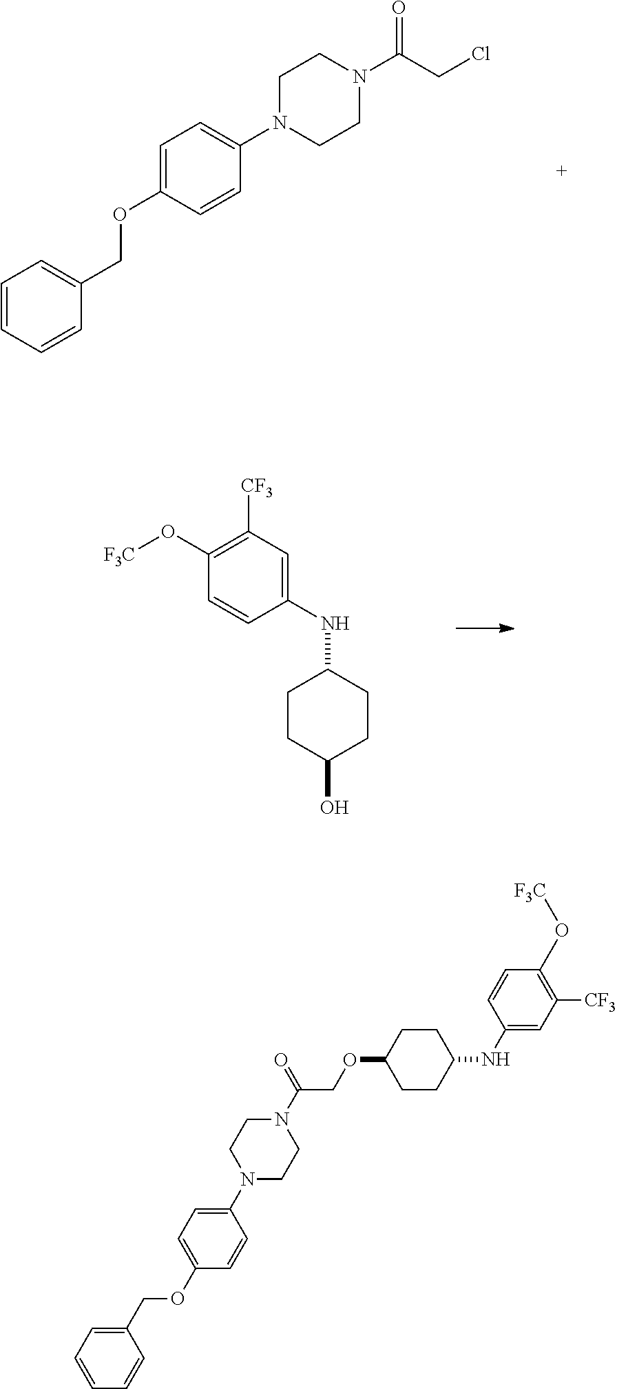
C1=CC=CC(COC2=CC=C(N3CCN(C(CCl)=O)CC3)C=C2)=C1.C1(NC2CCC(O)CC2)=CC([CF3])=C(O[F3C])C=C1.C1(COC2=CC=C(N3CCN(C(=O)COC4CCC(NC5=CC([CF3])=C(O[F3C])C=C5)CC4)CC3)C=C2)=CC=CC=C1
